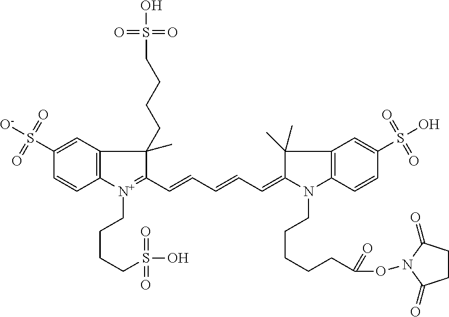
C1(S([O-])(=O)=O)=CC2=C(C=C1)[N+](CCCCS(O)(=O)=O)=C(C=CC=CC=C1N(CCCCCC(ON3C(=O)CCC3=O)=O)C3=C(C=C(S(O)(=O)=O)C=C3)C1(C)C)C2(C)CCCCS(O)(=O)=O
